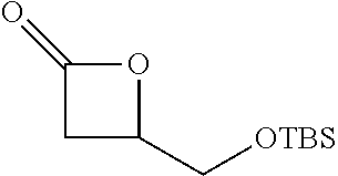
C1(=O)CC(C[OTBS])O1
